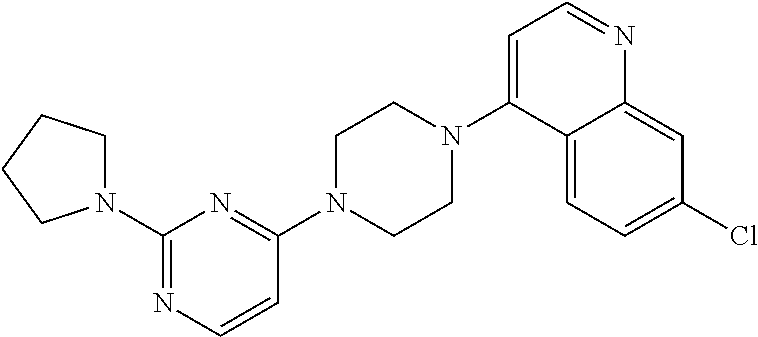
N1(C2=NC=CC(N3CCN(C4=CC=NC5=CC(Cl)=CC=C45)CC3)=N2)CCCC1
